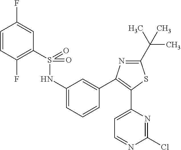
C1=CC(F)=CC(S(=O)(NC2=CC=CC(C3=C(C4=CC=NC(Cl)=N4)SC(C(C)(C)C)=N3)=C2)=O)=C1F
